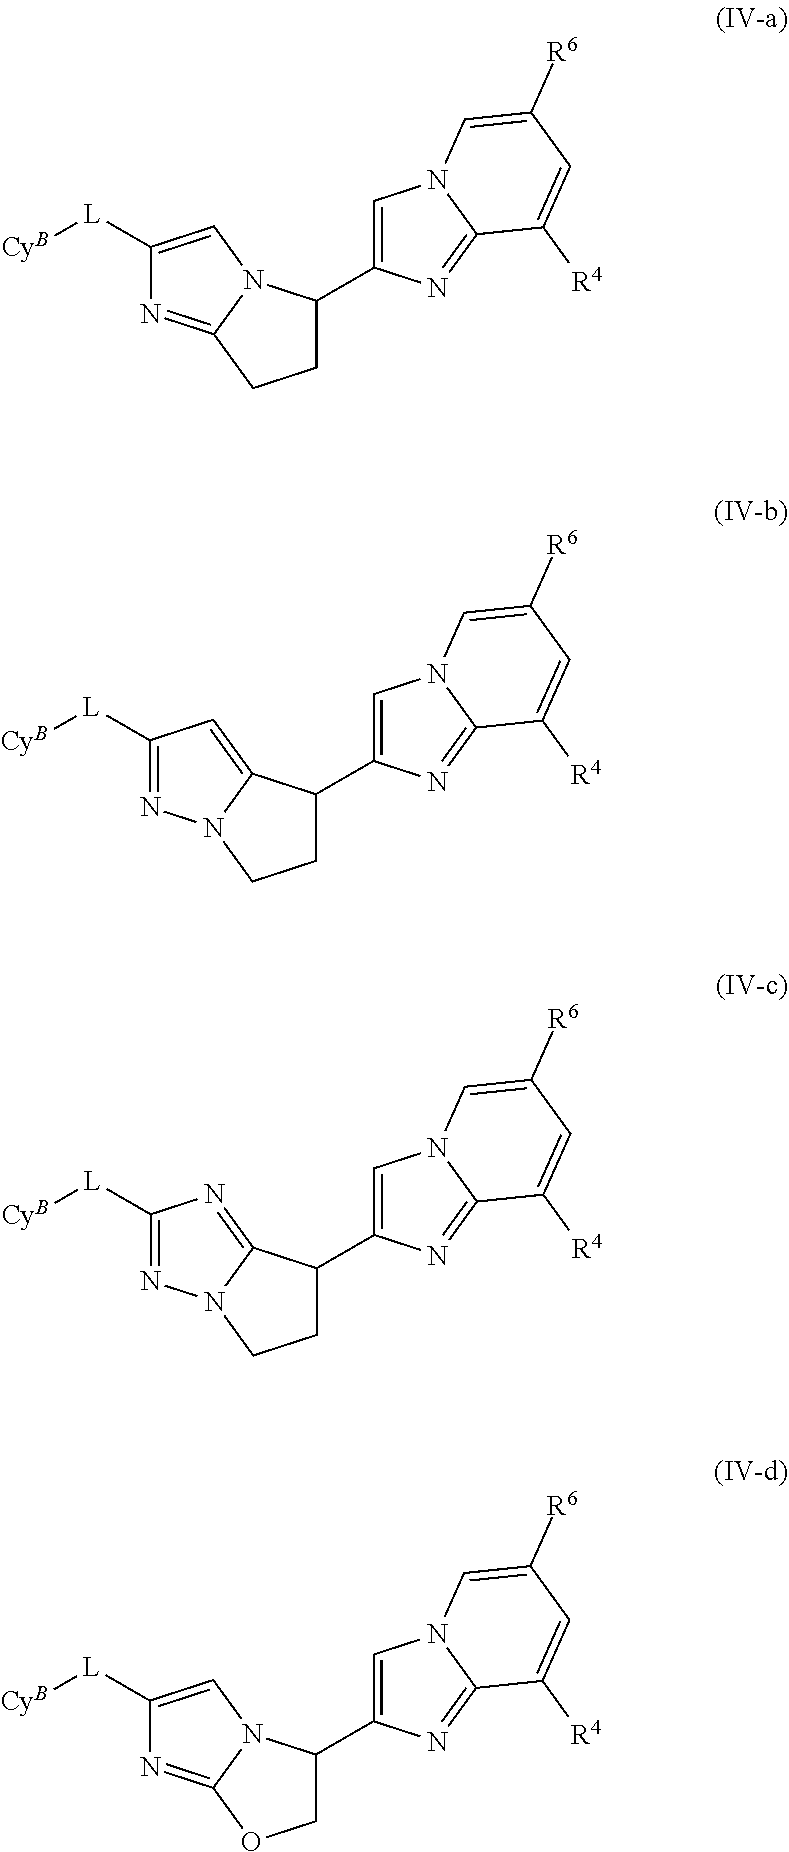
C1=C(C2CCC3=NC([L][CyB])=CN23)N=C2N1C=C([R6])C=C2[R4].C1=C(C2CCN3C2=CC([L][CyB])=N3)N=C2N1C=C([R6])C=C2[R4].C1=C(C2CCN3C2=NC([L][CyB])=N3)N=C2N1C=C([R6])C=C2[R4].C1=C(C2COC3=NC([L][CyB])=CN23)N=C2N1C=C([R6])C=C2[R4]
